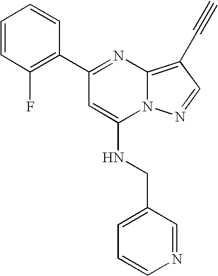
C1(C2=NC3=C(C#C)C=NN3C(NCC3=CC=CN=C3)=C2)=C(F)C=CC=C1
